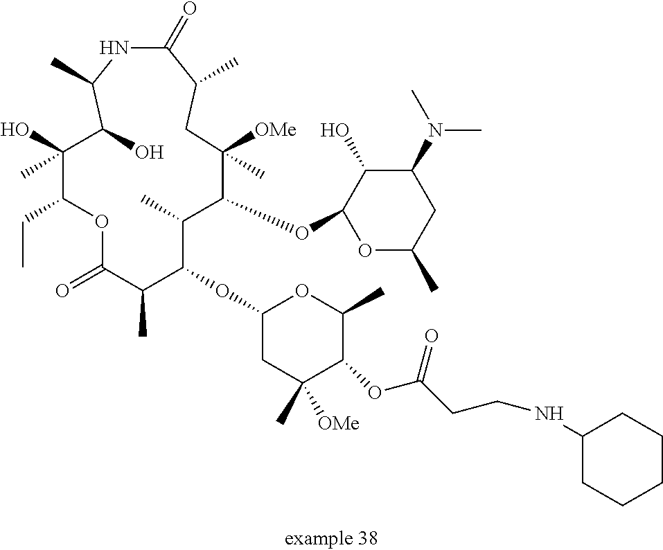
C1(OC2C(C)C(OC3OC(C)CC(N(C)C)C3O)C([OMe])(C)CC(C)C(=O)NC(C)C(O)C(C)(O)C(CC)OC(=O)C2C)CC(C)([OMe])C(OC(CCNC2CCCCC2)=O)C(C)O1
